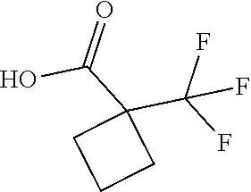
C1(C(O)=O)(C(F)(F)F)CCC1
